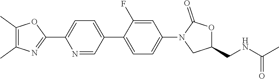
C1(C)=C(C)N=C(C2=CC=C(C3=CC=C(N4CC(CNC(C)=O)OC4=O)C=C3F)C=N2)O1
